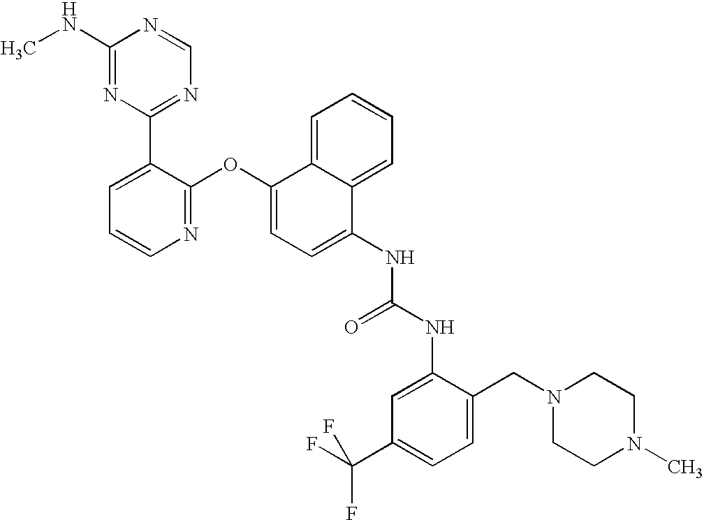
C1(NC)=NC(C2=CC=CN=C2OC2=CC=C(NC(NC3=CC(C(F)(F)F)=CC=C3CN3CCN(C)CC3)=O)C3=CC=CC=C23)=NC=N1
